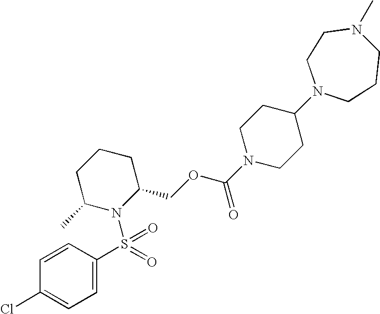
C1=C(S(N2C(COC(N3CCC(N4CCCN(C)CC4)CC3)=O)CCCC2C)(=O)=O)C=CC(Cl)=C1
